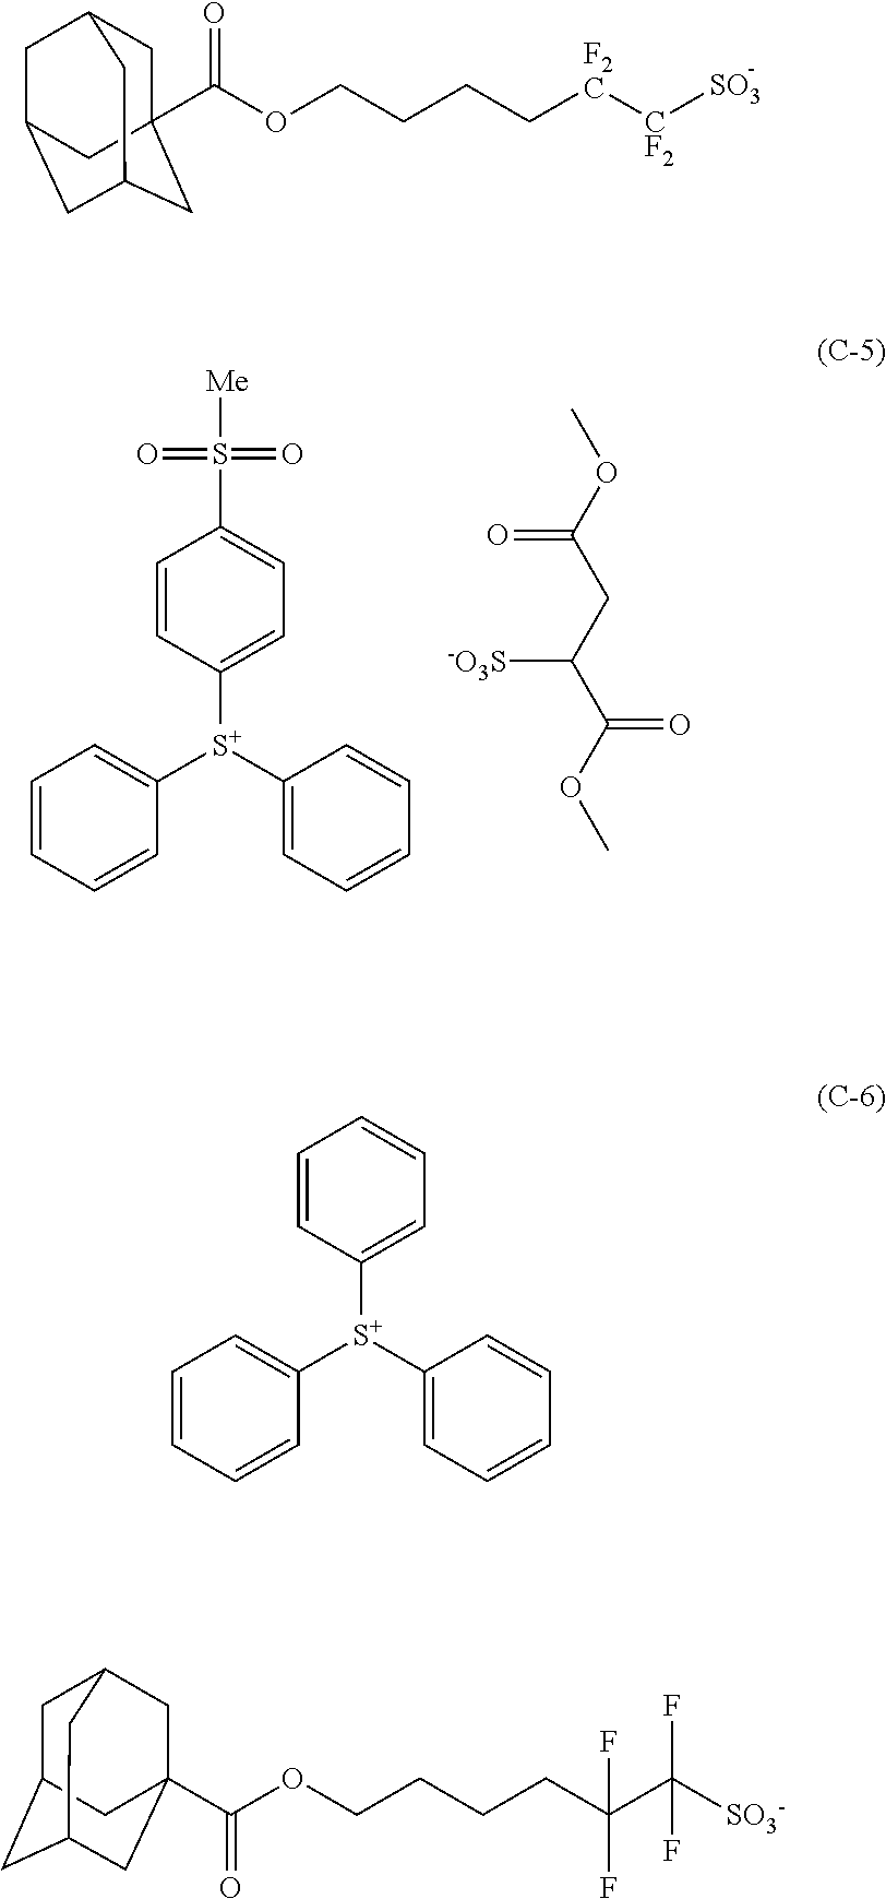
C1=CC=CC([S+](C2=CC=CC=C2)C2=CC=C(S([Me])(=O)=O)C=C2)=C1.COC(CC(C(OC)=O)[-O3S])=O.C1C2(C(OCCCC[F2C][CF2][SO3])=O)CC3CC(CC1C3)C2.C1=CC=CC([S+](C2=CC=CC=C2)C2=CC=CC=C2)=C1.C(OCCCCC(C([SO3-])(F)F)(F)F)(=O)C12CC3CC(CC(C1)C3)C2
